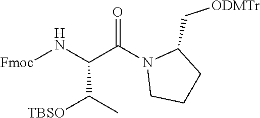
[Fmoc]NC(C(N1CCCC1C[ODMTr])=O)C([TBSO])C
